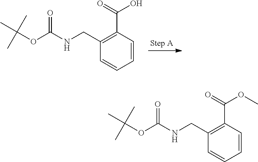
C1=CC(C(=O)O)=C(CNC(=O)OC(C)(C)C)C=C1.C1=CC(C(=O)OC)=C(CNC(=O)OC(C)(C)C)C=C1
